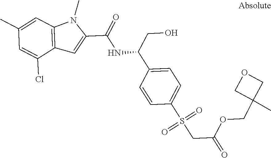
C1(C)=CC2=C(C(Cl)=C1)C=C(C(=O)NC(C1=CC=C(S(CC(OCC3(C)COC3)=O)(=O)=O)C=C1)CO)N2C
